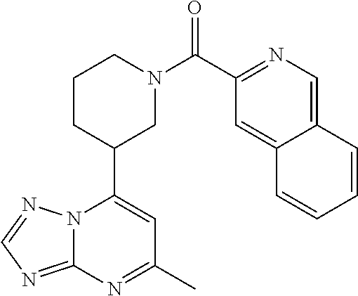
N12C(=NC=N1)N=C(C)C=C2C1CN(C(=O)C2=NC=C3C(=C2)C=CC=C3)CCC1
